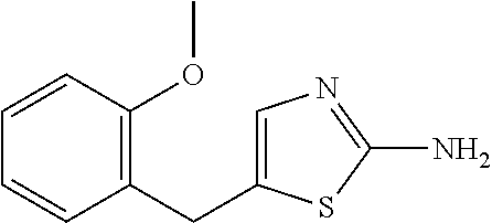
C1=CC(OC)=C(CC2=CN=C(N)S2)C=C1
